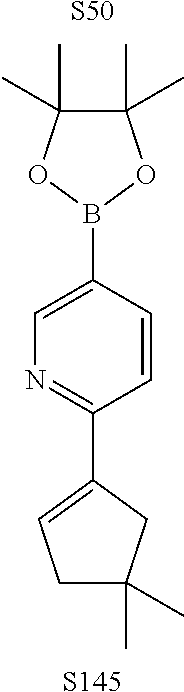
[S50].C1=CC(C2=CCC(C)(C)C2)=NC=C1B1OC(C)(C)C(C)(C)O1.[S145]
